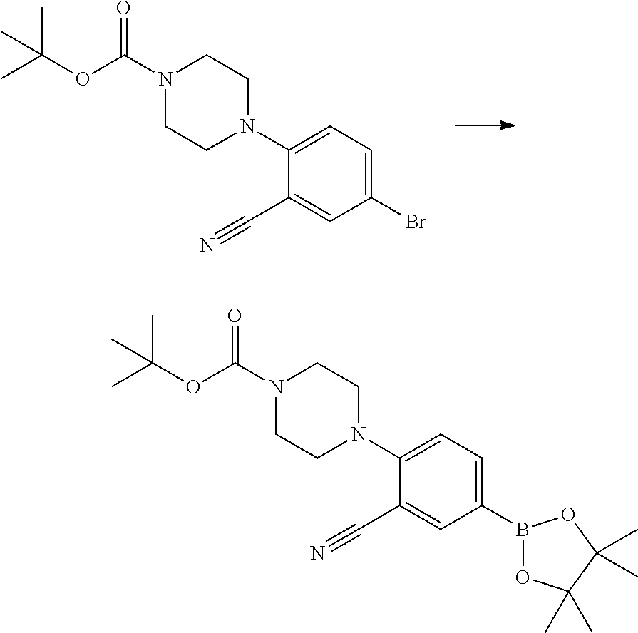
C1(N2CCN(C(OC(C)(C)C)=O)CC2)=CC=C(Br)C=C1C#N.N1(C(OC(C)(C)C)=O)CCN(C2=CC=C(B3OC(C)(C)C(C)(C)O3)C=C2C#N)CC1
